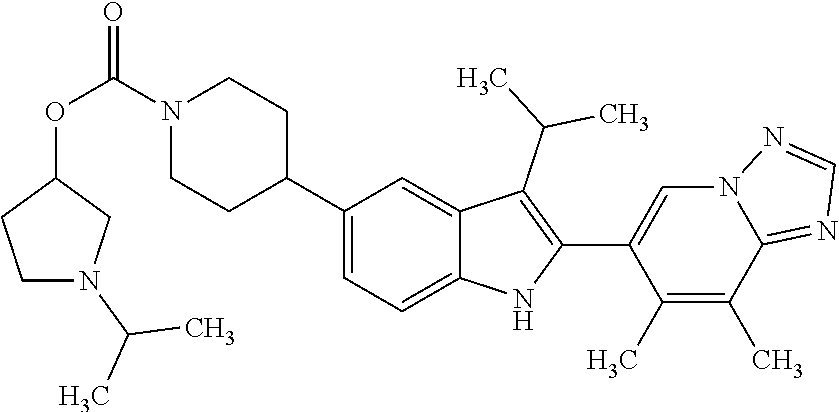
N1(C(OC2CCN(C(C)C)C2)=O)CCC(C2=CC=C3C(=C2)C(C(C)C)=C(C2=CN4C(=NC=N4)C(C)=C2C)N3)CC1
